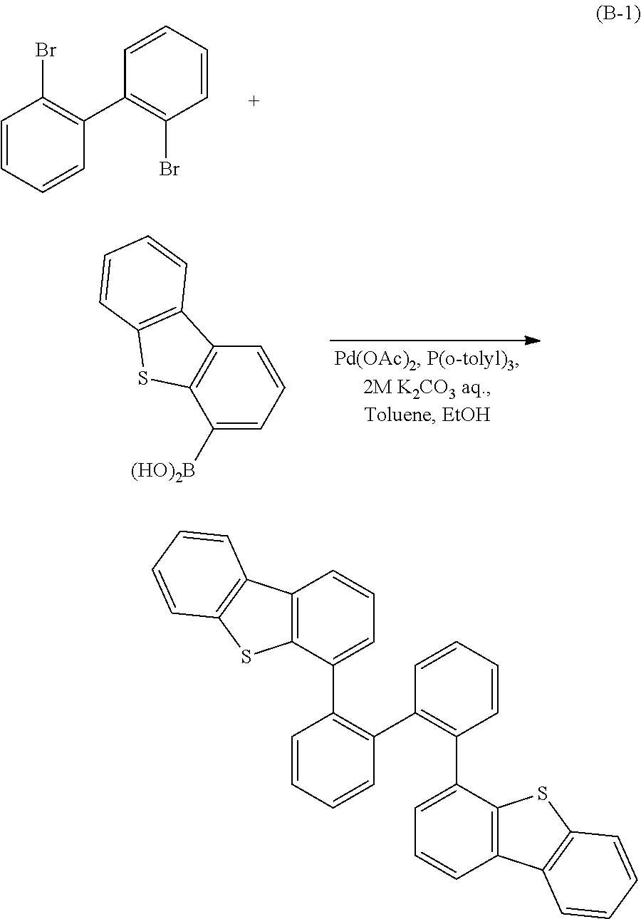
C1([(HO)2B])=CC=CC2=C1SC1=C2C=CC=C1.C1=CC=CC(C2=C(Br)C=CC=C2)=C1Br.C12=C(C(C3=C(C4=C(C5=CC=CC6=C5SC5=C6C=CC=C5)C=CC=C4)C=CC=C3)=CC=C1)SC1=C2C=CC=C1
